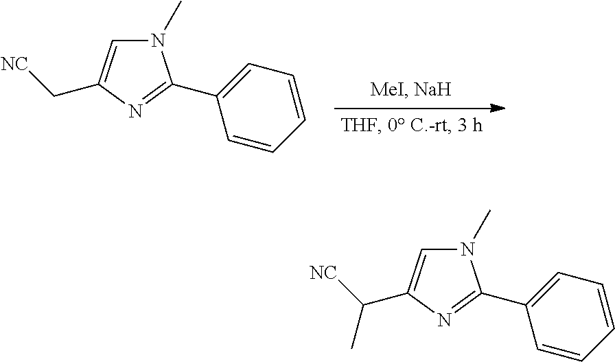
N1(C)C=C(C([NC])C)N=C1C1=CC=CC=C1.N1(C)C=C(C[NC])N=C1C1=CC=CC=C1
